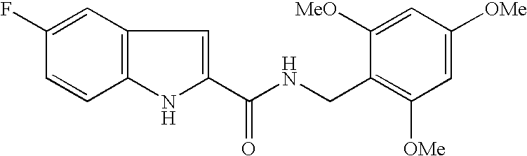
C1=C(F)C=CC2=C1C=C(C(NCC1=C([OMe])C=C([OMe])C=C1[MeO])=O)N2
